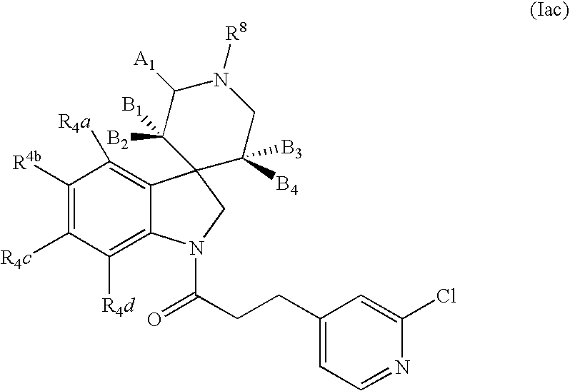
C1([R4b])=C([R4c])C([R4d])=C2C(=C1[R4a])C1(CN2C(CCC2=CC=NC(Cl)=C2)=O)C([B4])([B3])CN([R8])C([A1])C1([B2])[B1]
